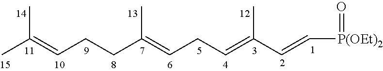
CC(=CCCC(=CCC=C(C=C[P(OEt)2]=O)C)C)C
